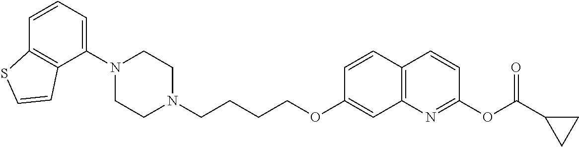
C1=CC2=C(C(N3CCN(CCCCOC4=CC5=C(C=C4)C=CC(OC(C4CC4)=O)=N5)CC3)=C1)C=CS2
